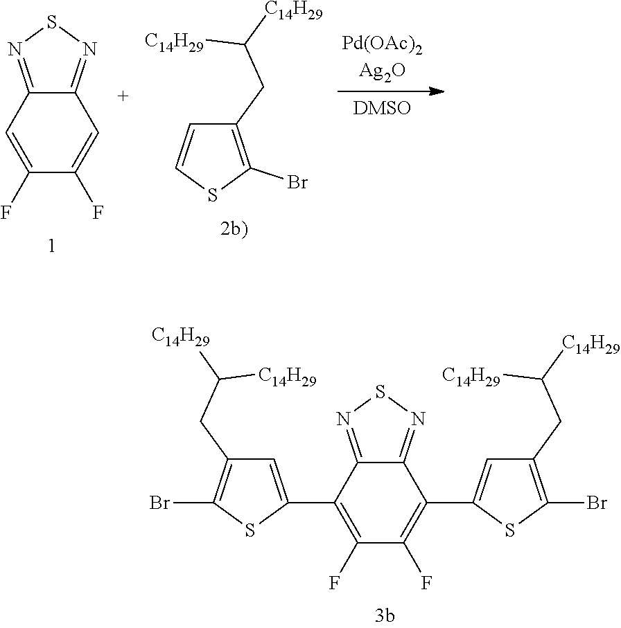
C12=NSN=C1C(C1=CC(CC([C14H29])[C14H29])=C(Br)S1)=C(F)C(F)=C2C1=CC(CC([C14H29])[C14H29])=C(Br)S1.C12=NSN=C1C=C(F)C(F)=C2.C1(CC([C14H29])[C14H29])=C(Br)SC=C1
